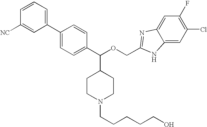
C1=CC=C(C2=CC=C(C(OCC3=NC4=CC(F)=C(Cl)C=C4N3)C3CCN(CCCCCO)CC3)C=C2)C=C1[NC]
